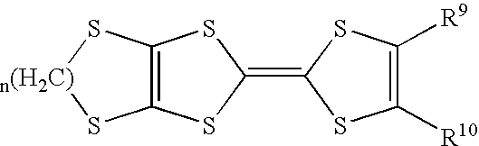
C12=C(SC(=C3SC([R10])=C([R9])S3)S1)S[n(H2C)]S2
